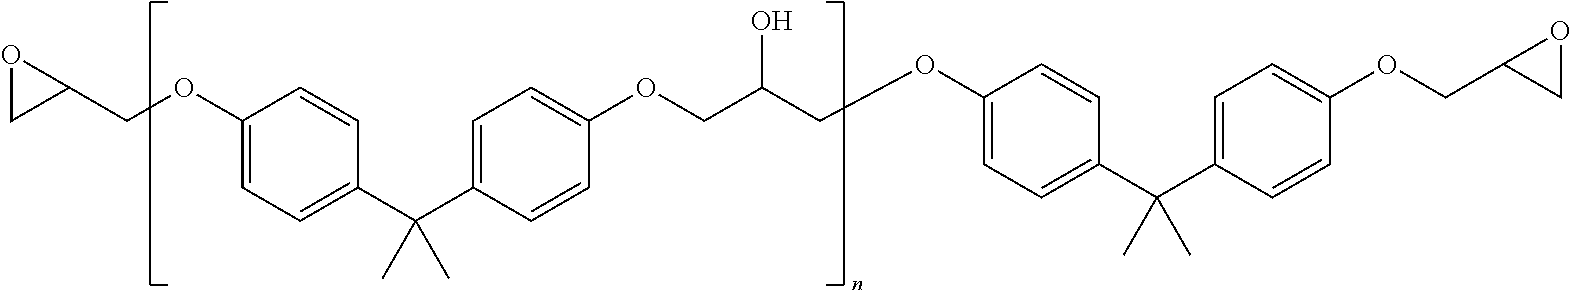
O1CC1COC1=CC=C(C(C2=CC=C(OCC(COC3=CC=C(C(C4=CC=C(OCC5CO5)C=C4)(C)C)C=C3)O)C=C2)(C)C)C=C1
